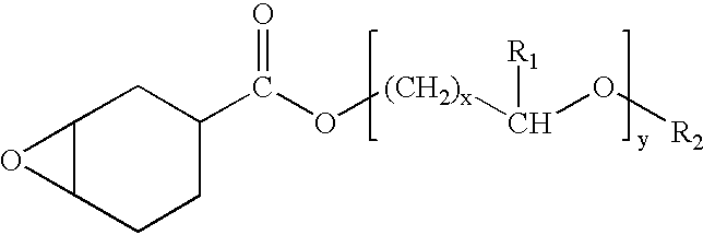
C12C(CCC(C(O[(CH2)x]C([R1])O[R2])=O)C1)O2
